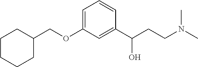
C1CCCC(COC2=CC=CC(C(CCN(C)C)O)=C2)C1
